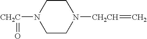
[CH2C](=O)N1CCN([CH2CH]=C)CC1
